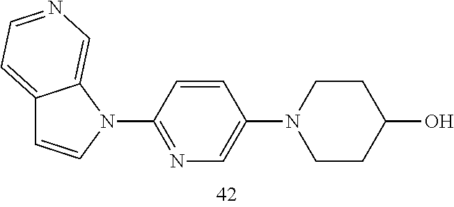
C12=CC=NC=C1N(C1=NC=C(N3CCC(O)CC3)C=C1)C=C2
